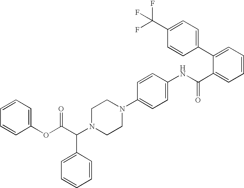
N1(C2=CC=C(NC(C3=CC=CC=C3C3=CC=C(C(F)(F)F)C=C3)=O)C=C2)CCN(C(C(OC2=CC=CC=C2)=O)C2=CC=CC=C2)CC1
